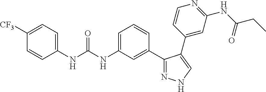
C1(NC(=O)NC2=CC=CC(C3=NNC=C3C3=CC(NC(=O)CC)=NC=C3)=C2)=CC=C([CF3])C=C1
